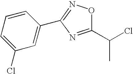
N1=C(C2=CC(Cl)=CC=C2)N=C(C(Cl)C)O1
